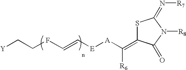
[Y]CCFC=C[E][A]C([R6])=C1SC(=N[R7])N([R8])C1=O
